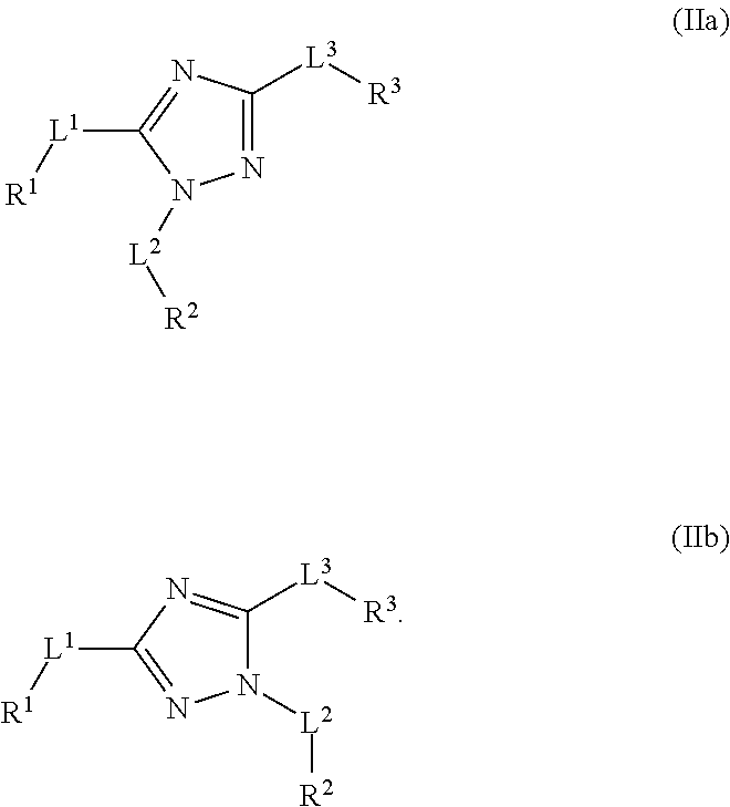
N1=C([L3][R3])N=C([L1][R1])N1[L2][R2].N1([L2][R2])C([L3][R3])=NC([L1][R1])=N1
